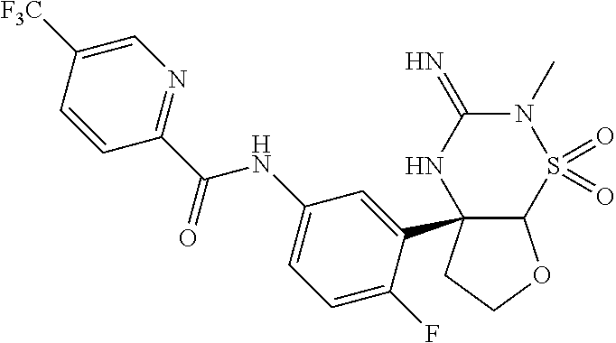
C1(C23C(OCC2)S(=O)(=O)N(C)C(=N)N3)=CC(NC(C2=NC=C([F3C])C=C2)=O)=CC=C1F
